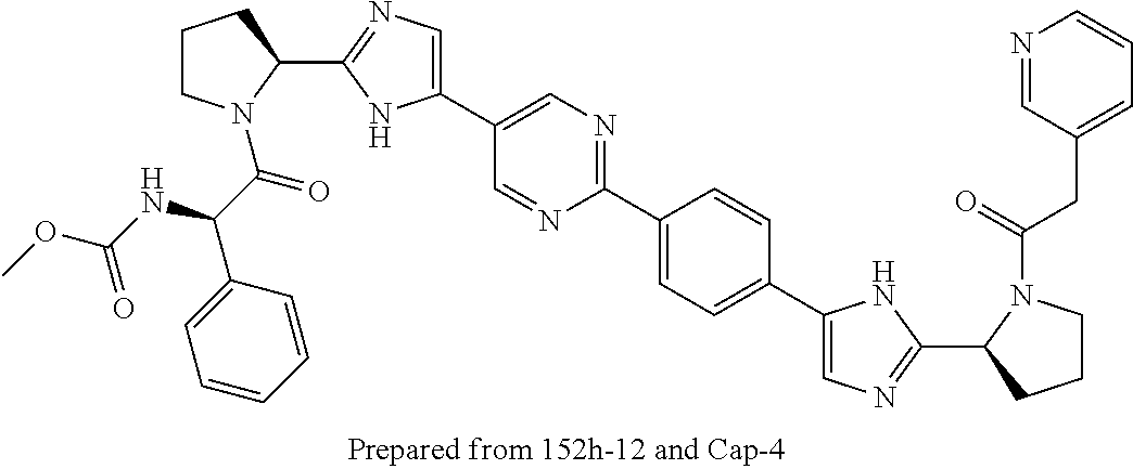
C1CN(C(C(NC(OC)=O)C2=CC=CC=C2)=O)C(C2=NC=C(C3=CN=C(C4=CC=C(C5=CN=C(C6CCCN6C(=O)CC6=CC=CN=C6)N5)C=C4)N=C3)N2)C1
